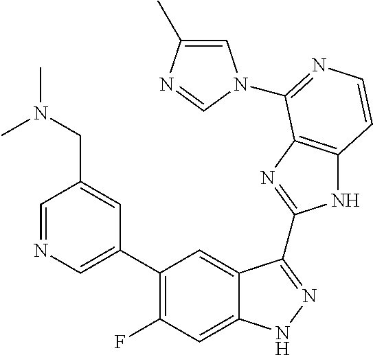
C1=C(C2=C(F)C=C3C(=C2)C(C2=NC4=C(N2)C=CN=C4N2C=C(C)N=C2)=NN3)C=C(CN(C)C)C=N1
